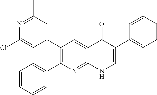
N1=C(C)C=C(C2=C(C3=CC=CC=C3)N=C3C(=C2)C(=O)C(C2=CC=CC=C2)=CN3)C=C1Cl
